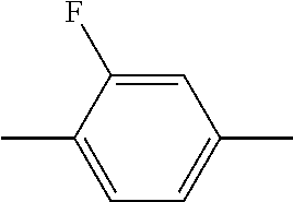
C1(F)=CC(C)=CC=C1C
